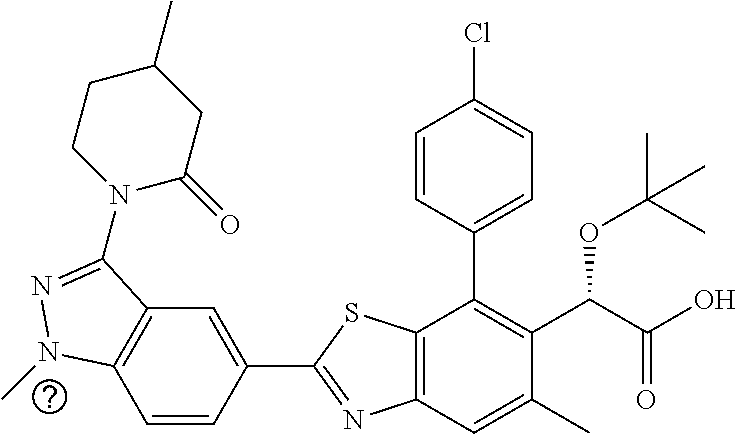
C1=CC(C2=NC3=C(S2)C(C2=CC=C(Cl)C=C2)=C(C(C(O)=O)OC(C)(C)C)C(C)=C3)=CC2=C1N(C)N=C2N1C(=O)CC(C)CC1
